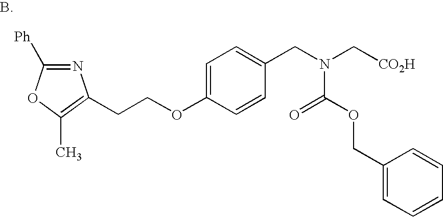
C1([Ph])=NC(CCOC2=CC=C(CN(C[CO2H])C(OCC3=CC=CC=C3)=O)C=C2)=C(C)O1.B
